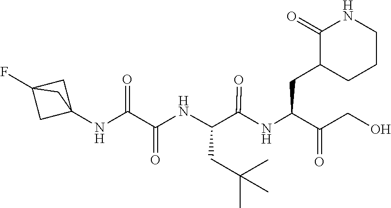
C(C(=O)CO)(CC1C(=O)NCCC1)NC(C(NC(C(NC12CC(F)(C1)C2)=O)=O)CC(C)(C)C)=O
